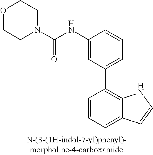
C1(NC(N2CCOCC2)=O)=CC(C2=C3C(=CC=C2)C=CN3)=CC=C1
